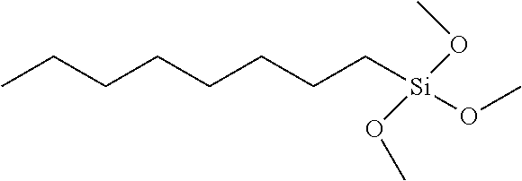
C([Si](OC)(OC)OC)CCCCCCC
